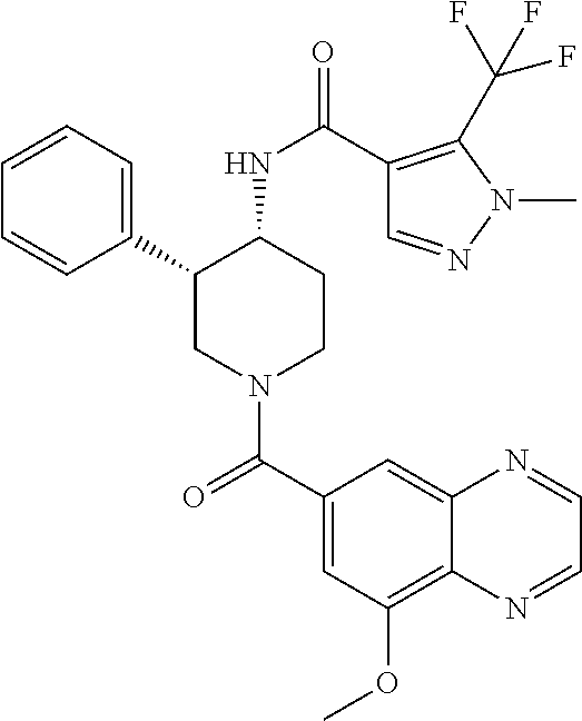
C1=CC=C(C2CN(C(C3=CC(OC)=C4C(=C3)N=CC=N4)=O)CCC2NC(=O)C2=C(C(F)(F)F)N(C)N=C2)C=C1
